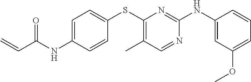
C1=C(NC(C=C)=O)C=CC(SC2=C(C)C=NC(NC3=CC(OC)=CC=C3)=N2)=C1
